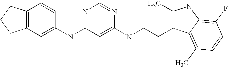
C1(NC2=NC=NC(NCCC3=C(C)NC4=C(F)C=CC(C)=C34)=C2)=CC2=C(C=C1)CCC2
